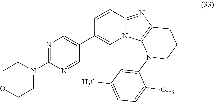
N1=C(N2CCOCC2)N=CC(C2=CN3C(=NC4=C3N(C3=CC(C)=CC=C3C)CCC4)C=C2)=C1
